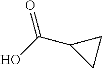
C1(C(O)=O)CC1
